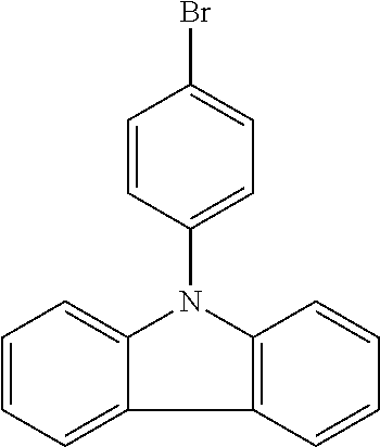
C1=CC=C2C(=C1)N(C1=CC=C(Br)C=C1)C1=C2C=CC=C1
